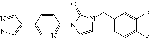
N1=CC(C2=CN=C(N3C=CN(CC4=CC=C(F)C(OC)=C4)C3=O)C=C2)=CN1
